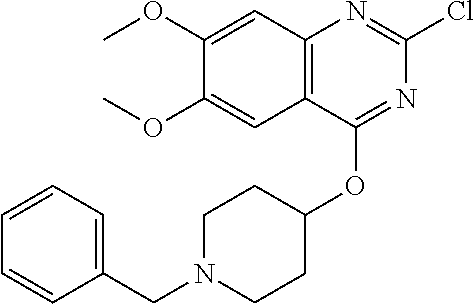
C12=C(C(OC3CCN(CC4=CC=CC=C4)CC3)=NC(Cl)=N1)C=C(OC)C(OC)=C2
